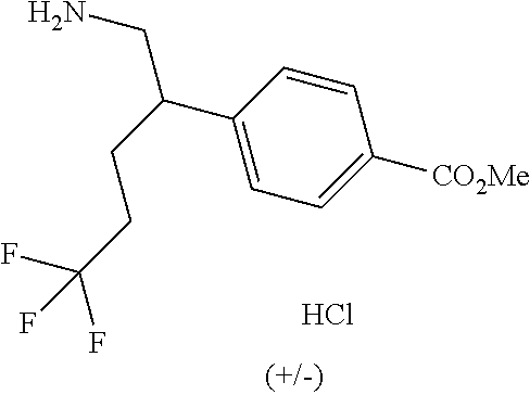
C1(C(CCC(F)(F)F)CN)=CC=C([CO2Me])C=C1.Cl
